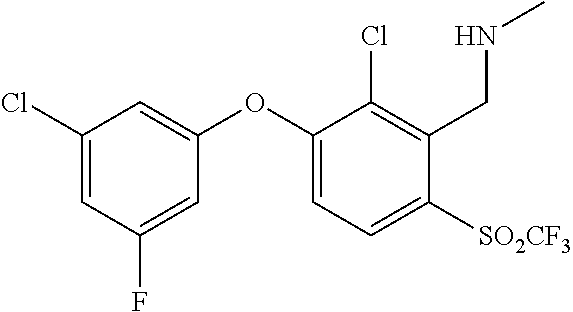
C1(Cl)=CC(F)=CC(OC2=CC=C([SO2CF3])C(CNC)=C2Cl)=C1
